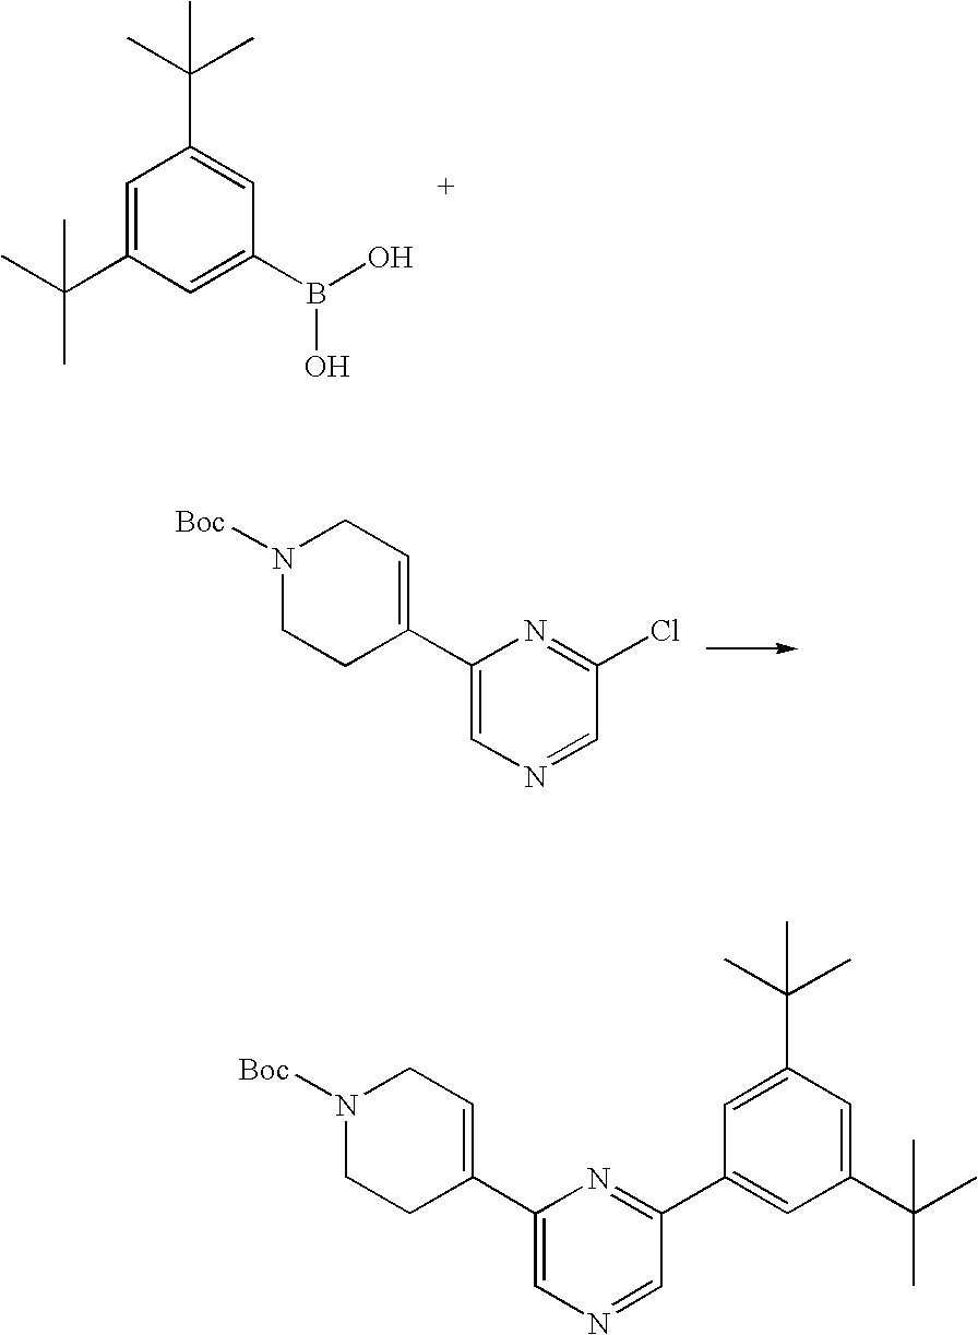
C1=C(C(C)(C)C)C=C(B(O)O)C=C1C(C)(C)C.C1(C2=CCN([Boc])CC2)=CN=CC(Cl)=N1.C1(C2=CCN([Boc])CC2)=CN=CC(C2=CC(C(C)(C)C)=CC(C(C)(C)C)=C2)=N1
